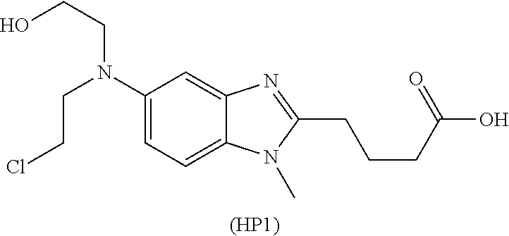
C1(N(CCCl)CCO)=CC=C2C(=C1)N=C(CCCC(O)=O)N2C.[(HP1)]
